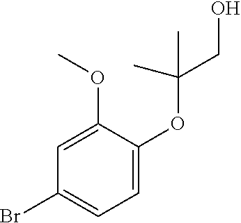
C1(Br)=CC=C(OC(CO)(C)C)C(OC)=C1
